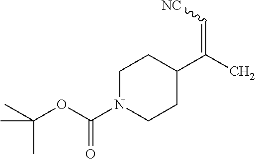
C1N(C(OC(C)(C)C)=O)CCC(C(C)=C[NC])C1
